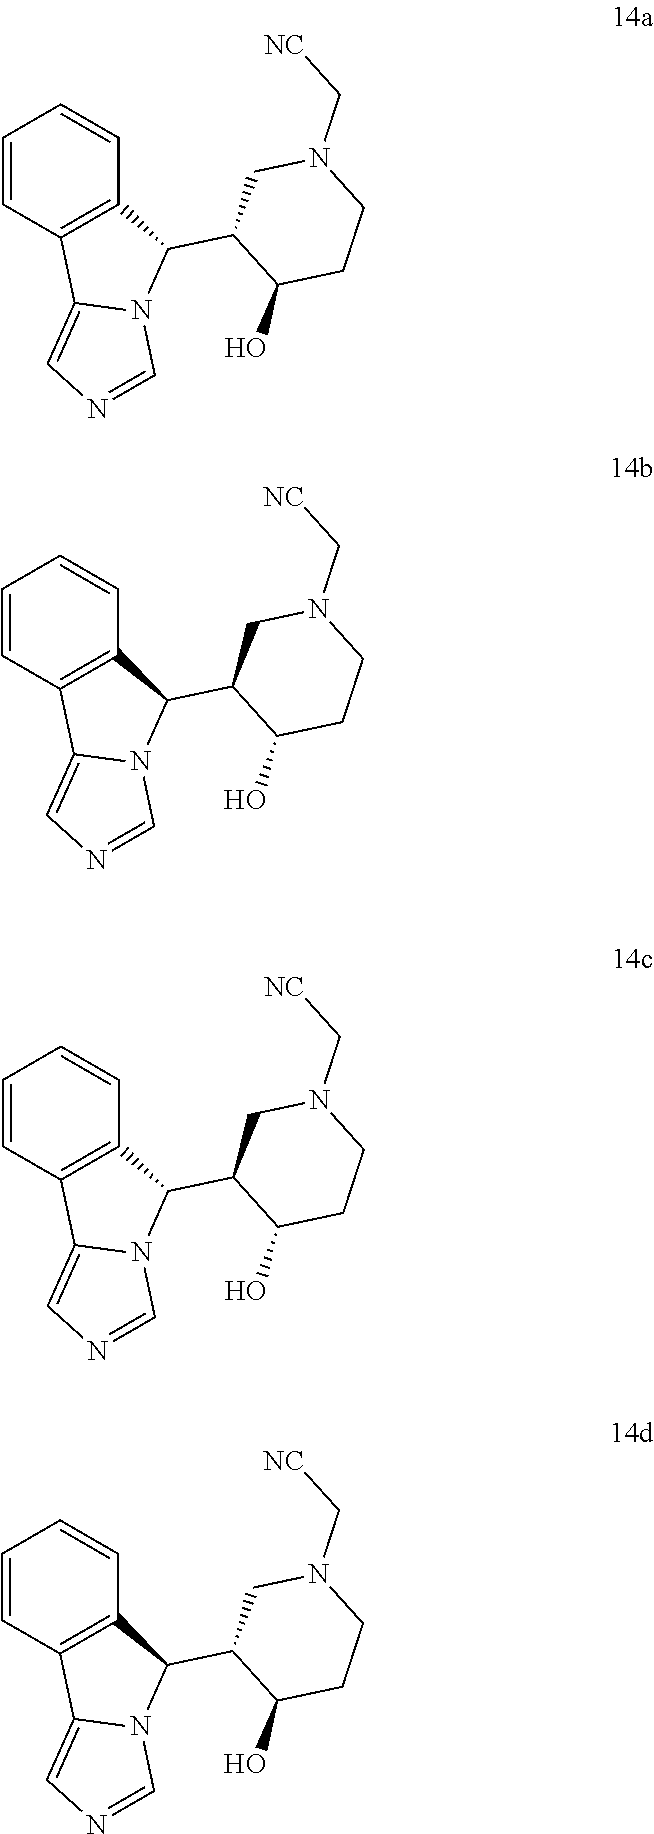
C1=CC2=C(C=C1)C(C1C(O)CCN(C[NC])C1)N1C2=CN=C1.C1=CC2=C(C=C1)C(C1C(O)CCN(C[NC])C1)N1C2=CN=C1.C1=CC2=C(C=C1)C(C1C(O)CCN(C[NC])C1)N1C2=CN=C1.C1=CC2=C(C=C1)C(C1C(O)CCN(C[NC])C1)N1C2=CN=C1
